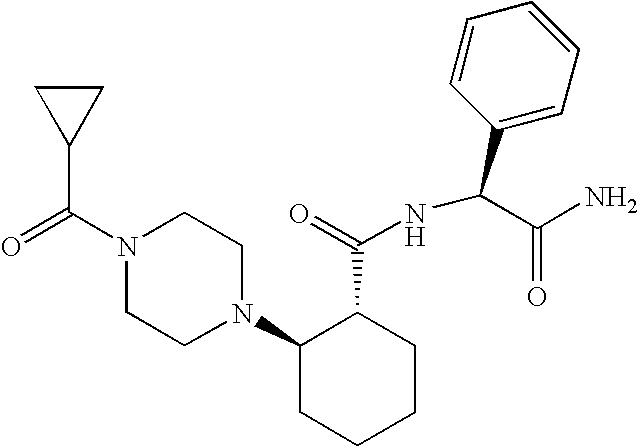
C(N1CCN(C2CCCCC2C(=O)NC(C2=CC=CC=C2)C(N)=O)CC1)(=O)C1CC1
